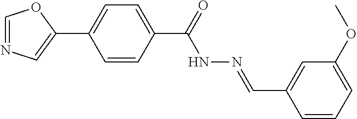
C1(C2=CC=C(C(=O)NN=CC3=CC(OC)=CC=C3)C=C2)=CN=CO1
